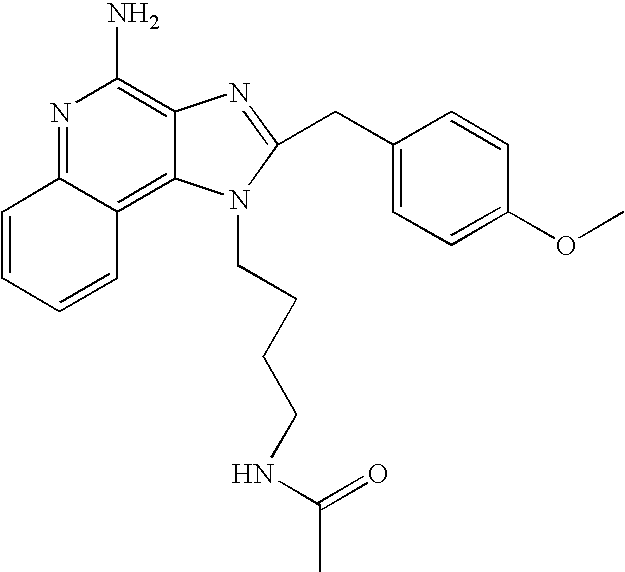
N1=C2C(=C3C(=C1N)N=C(CC1=CC=C(OC)C=C1)N3CCCCNC(C)=O)C=CC=C2
